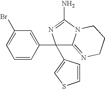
BrC1=CC=CC(C2(C3=CSC=C3)C3=NCCCN3C(N)=N2)=C1
